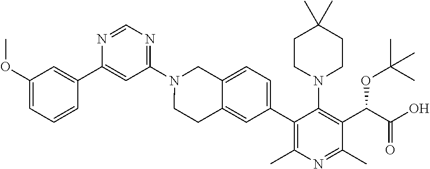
C1(OC)=CC=CC(C2=CC(N3CCC4=CC(C5=C(C)N=C(C)C(C(C(=O)O)OC(C)(C)C)=C5N5CCC(C)(C)CC5)=CC=C4C3)=NC=N2)=C1
